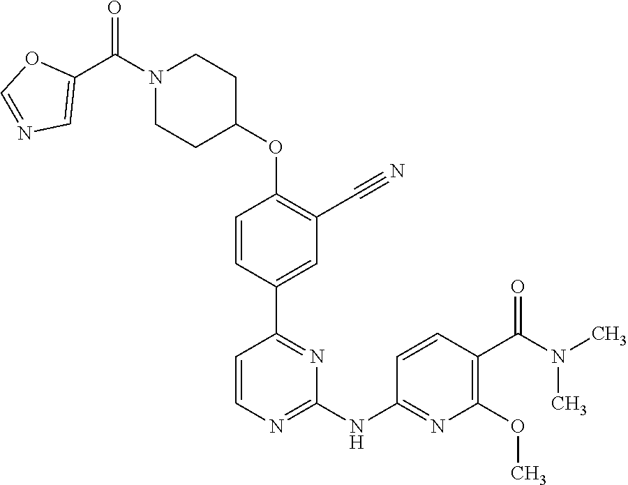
O(C1=C(C#N)C=C(C2=NC(NC3=NC(OC)=C(C(N(C)C)=O)C=C3)=NC=C2)C=C1)C1CCN(C(C2=CN=CO2)=O)CC1
